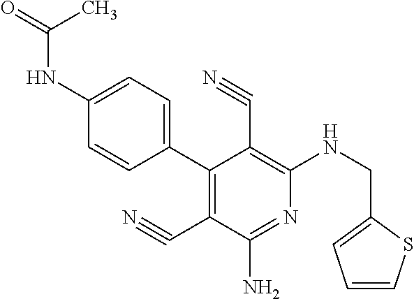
C1(C2=C(C#N)C(N)=NC(NCC3=CC=CS3)=C2C#N)=CC=C(NC(=O)C)C=C1
